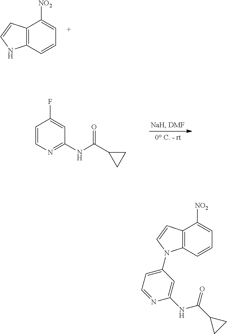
C12=C(C=CC=C1[NO2])NC=C2.C1=CN=C(NC(=O)C2CC2)C=C1F.C12=C(C=CC=C1[NO2])N(C1=CC=NC(NC(=O)C3CC3)=C1)C=C2
